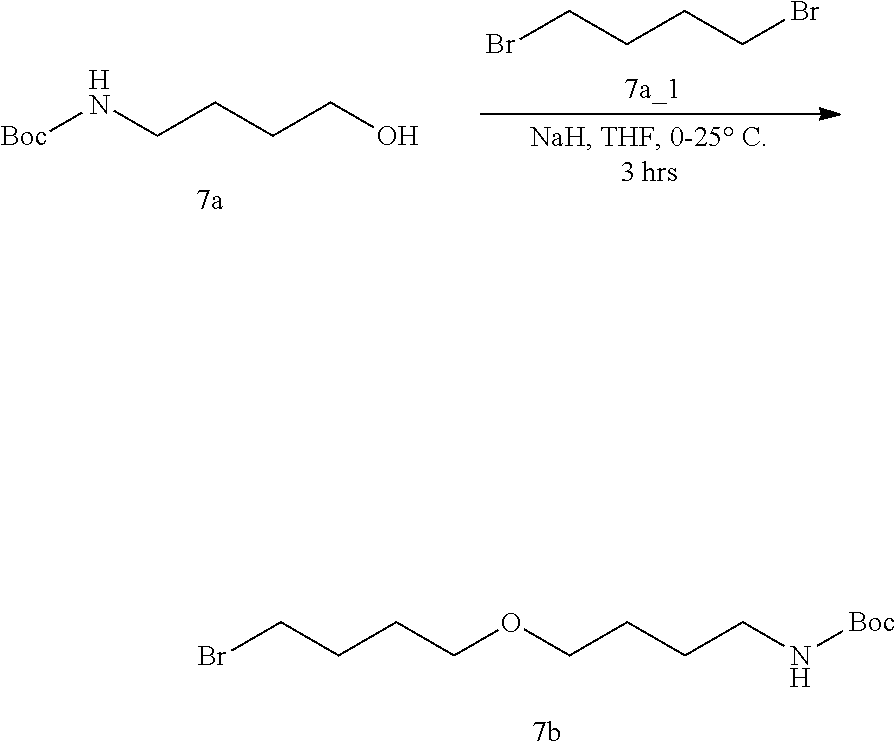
[Boc]NCCCCO.BrCCCCBr.BrCCCCOCCCCN[Boc]
